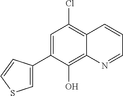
C1=C(C2=CC(Cl)=C3C(=C2O)N=CC=C3)C=CS1
